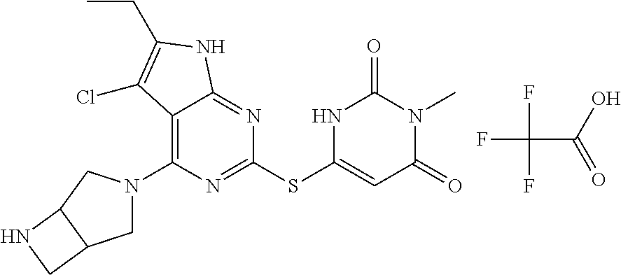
FC(C(O)=O)(F)F.O=C1NC(SC2=NC(N3CC4C(C3)NC4)=C3C(=N2)NC(CC)=C3Cl)=CC(=O)N1C
